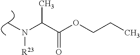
CN(C(C(OCCC)=O)C)[R23]
